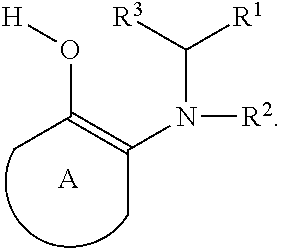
CC(=C(N(C([R1])[R3])[R2])C)O[H].[A]
